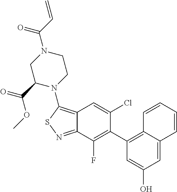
C12=NSC(N3CCN(C(C=C)=O)CC3C(=O)OC)=C1C=C(Cl)C(C1=C3C(=CC(O)=C1)C=CC=C3)=C2F
